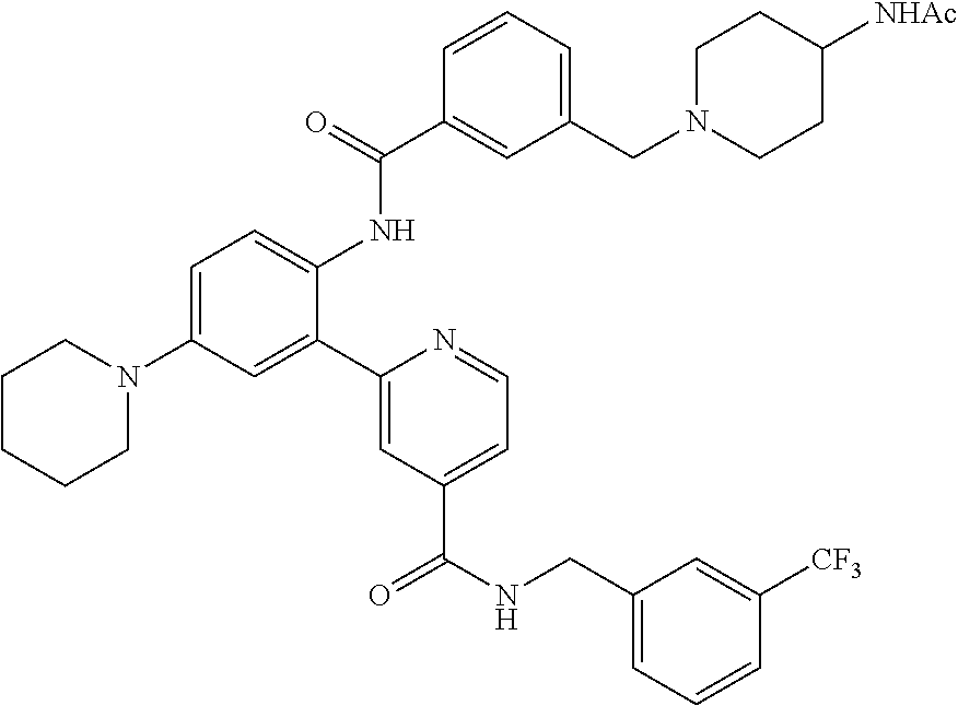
C1=C(N2CCCCC2)C=C(C2=CC(C(NCC3=CC=CC([CF3])=C3)=O)=CC=N2)C(NC(C2=CC(CN3CCC([NHAc])CC3)=CC=C2)=O)=C1
